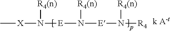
C[X]N([R4(n)])[E]N([E]N([R4])[R4(n)])[R4(n)]
